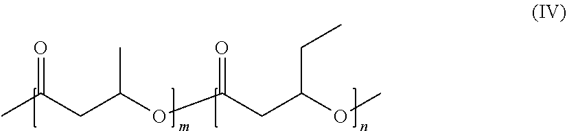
O=C(CC(OC(CC(CC)OC)=O)C)C
